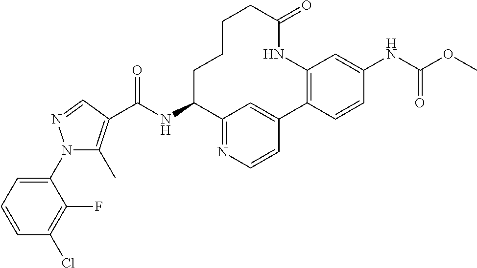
C(NC1CCCCC(=O)NC2=C(C3=CC1=NC=C3)C=CC(NC(OC)=O)=C2)(=O)C1=C(C)N(C2=CC=CC(Cl)=C2F)N=C1
